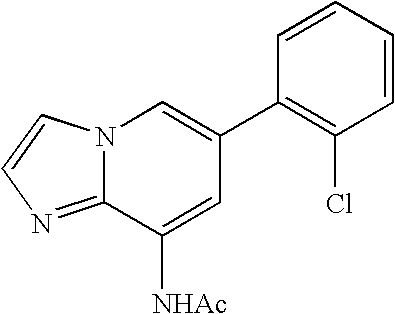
N12C(=NC=C1)C([NHAc])=CC(C1=C(Cl)C=CC=C1)=C2
